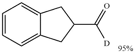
C1=CC=C2C(=C1)CC(C([D])=O)C2
